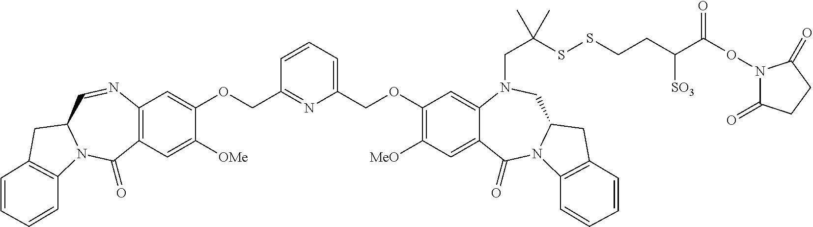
C12=C(C=C([OMe])C(OCC3=NC(COC4=C([MeO])C=C5C(=C4)N(CC(SSCCC(C(ON4C(=O)CCC4=O)=O)[SO3])(C)C)CC4N(C5=O)C5=C(C4)C=CC=C5)=CC=C3)=C1)C(=O)N1C(C=N2)CC2=C1C=CC=C2
